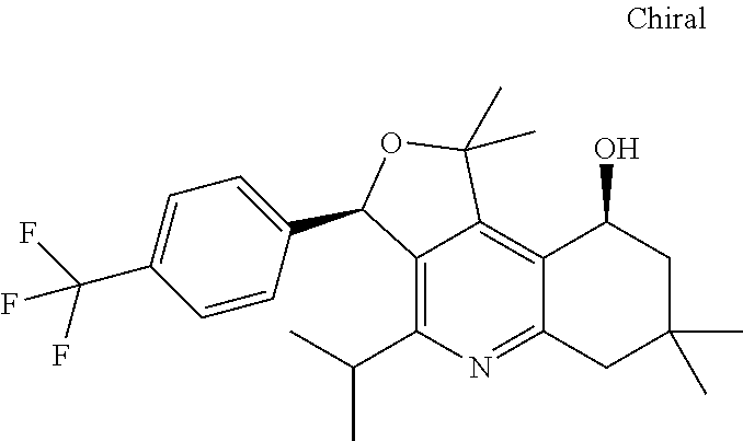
C1=C(C(F)(F)F)C=CC(C2C3=C(C(C)C)N=C4C(=C3C(C)(C)O2)C(O)CC(C)(C)C4)=C1
